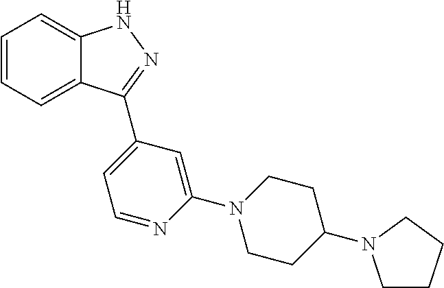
C1=CC=C2C(=C1)NN=C2C1=CC=NC(N2CCC(N3CCCC3)CC2)=C1
